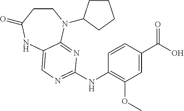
C1CC(=O)NC2=CN=C(NC3=C(OC)C=C(C(O)=O)C=C3)N=C2N1C1CCCC1
